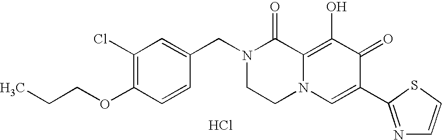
C1(CN2CCN3C(=C(O)C(=O)C(C4=NC=CS4)=C3)C2=O)=CC(Cl)=C(OCCC)C=C1.Cl
